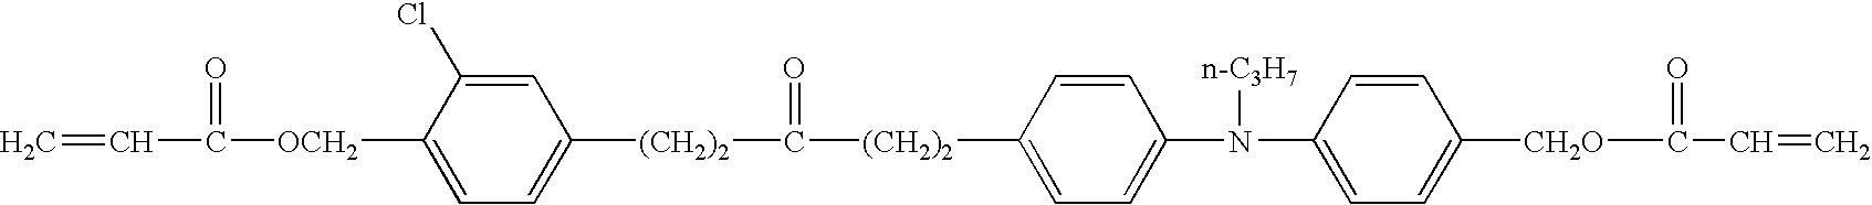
C1=C(N(C2=CC=C([CH2O]C(=O)C=C)C=C2)[n-C3H7])C=CC([(CH2)2]C(=O)[(CH2)2]C2=CC=C([OCH2]C(=O)C=C)C(Cl)=C2)=C1
